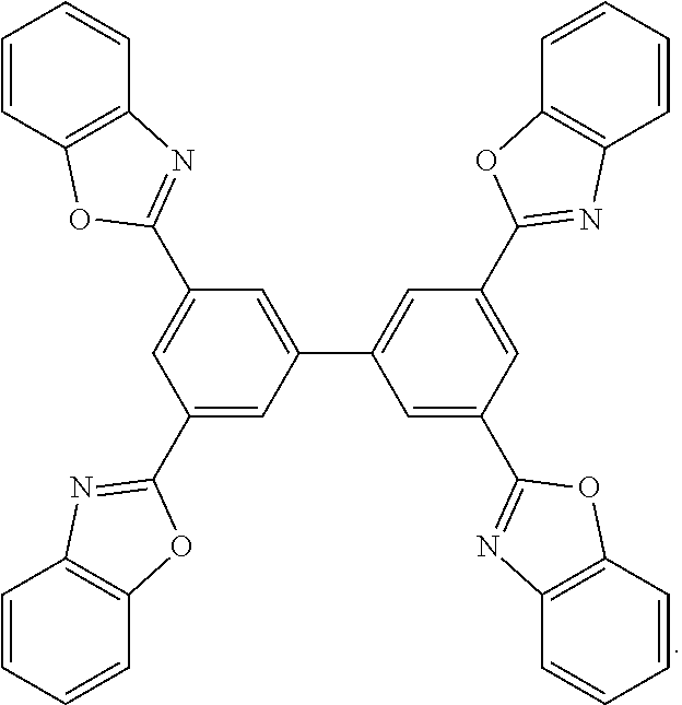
C1(C2=NC3=C(C=CC=C3)O2)=CC(C2=CC(C3=NC4=C(C=CC=C4)O3)=CC(C3=NC4=C(C=CC=C4)O3)=C2)=CC(C2=NC3=C(C=CC=C3)O2)=C1
